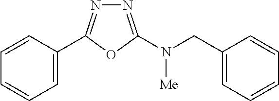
C1=C(C2=NN=C(N(CC3=CC=CC=C3)[Me])O2)C=CC=C1
